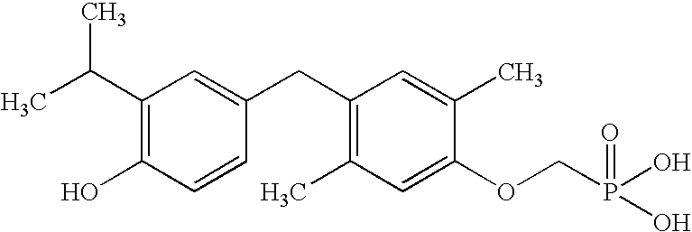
CC(C1=C(O)C=CC(CC2=C(C)C=C(OCP(O)(=O)O)C(C)=C2)=C1)C
